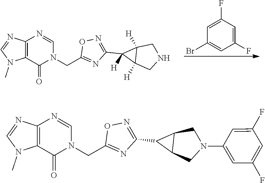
C1(F)=CC(Br)=CC(F)=C1.C12=C(C(=O)N(CC3=NC(C4([H])C5([H])C4([H])CNC5)=NO3)C=N1)N(C)C=N2.C12=C(C(=O)N(CC3=NC(C4C5C4CN(C4=CC(F)=CC(F)=C4)C5)=NO3)C=N1)N(C)C=N2
